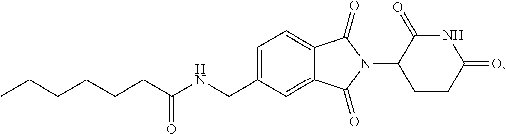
C1=C(CNC(CCCCCC)=O)C=C2C(=C1)C(=O)N(C1CCC(=O)NC1=O)C2=O
